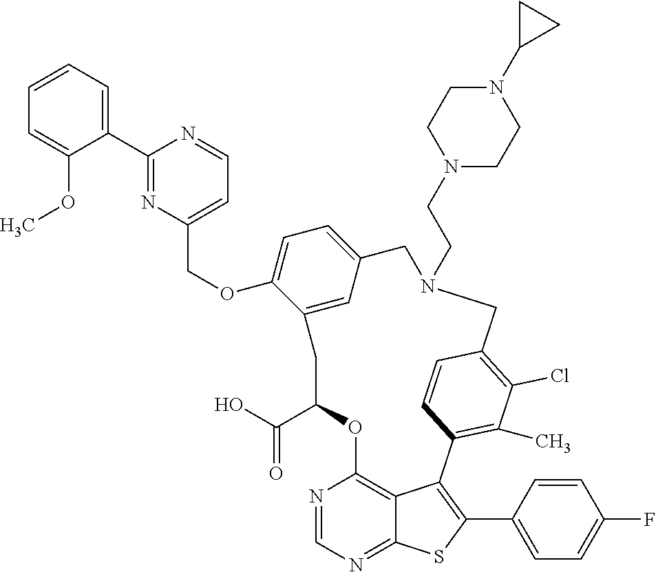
C1=CC=C(C2=NC(COC3=CC=C4C=C3CC(C(=O)O)OC3=C5C(=NC=N3)SC(C3=CC=C(F)C=C3)=C5C3=C(C)C(Cl)=C(C=C3)CN(CCN3CCN(C5CC5)CC3)C4)=CC=N2)C(OC)=C1
